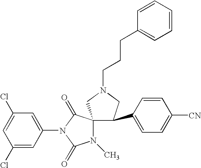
C1(Cl)=CC(N2C(=O)N(C)C3(C2=O)C(C2=CC=C([CN])C=C2)CN(CCCC2=CC=CC=C2)C3)=CC(Cl)=C1
